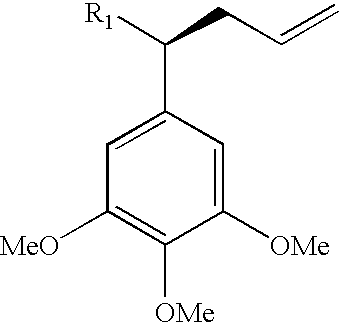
C1=C(C([R1])CC=C)C=C([OMe])C([OMe])=C1[MeO]
